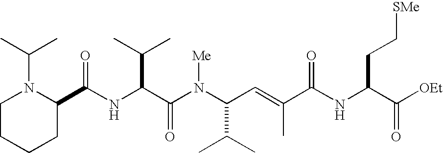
N(C(C(N(C(C(C)C)C=C(C)C(NC(C([OEt])=O)CC[SMe])=O)[Me])=O)C(C)C)C(C1N(C(C)C)CCCC1)=O
